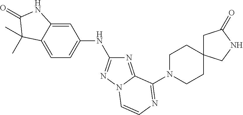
C1=C2C(=CC=C1NC1=NN3C(=N1)C(N1CCC4(CC1)CC(=O)NC4)=NC=C3)C(C)(C)C(=O)N2
